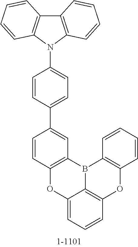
C12=CC=CC3=C1B(C1=C(O3)C=CC=C1)C1=C(O2)C=CC(C2=CC=C(N3C4=C(C5=C3C=CC=C5)C=CC=C4)C=C2)=C1
